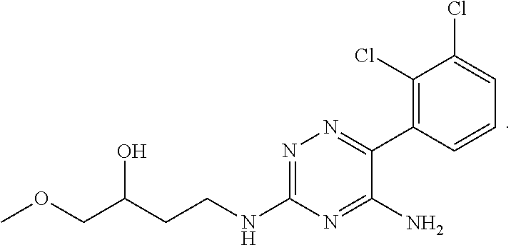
C1(NCCC(COC)O)=NN=C(C2=C(Cl)C(Cl)=CC=C2)C(N)=N1
